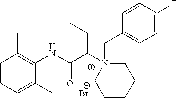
C1=CC=C(C)C(NC(C(N2(CC3=CC=C(F)C=C3)CCCCC2)CC)=O)=C1C.[Br-]
